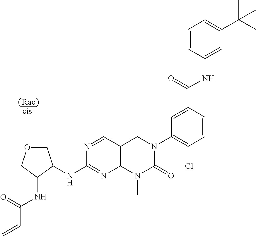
N1=CC2=C(N=C1NC1COCC1NC(C=C)=O)N(C)C(=O)N(C1=C(Cl)C=CC(C(NC3=CC(C(C)(C)C)=CC=C3)=O)=C1)C2
